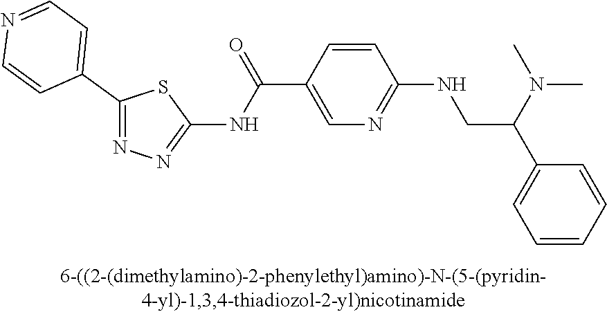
C1(C2=CC=NC=C2)=NN=C(NC(C2=CN=C(NCC(C3=CC=CC=C3)N(C)C)C=C2)=O)S1
